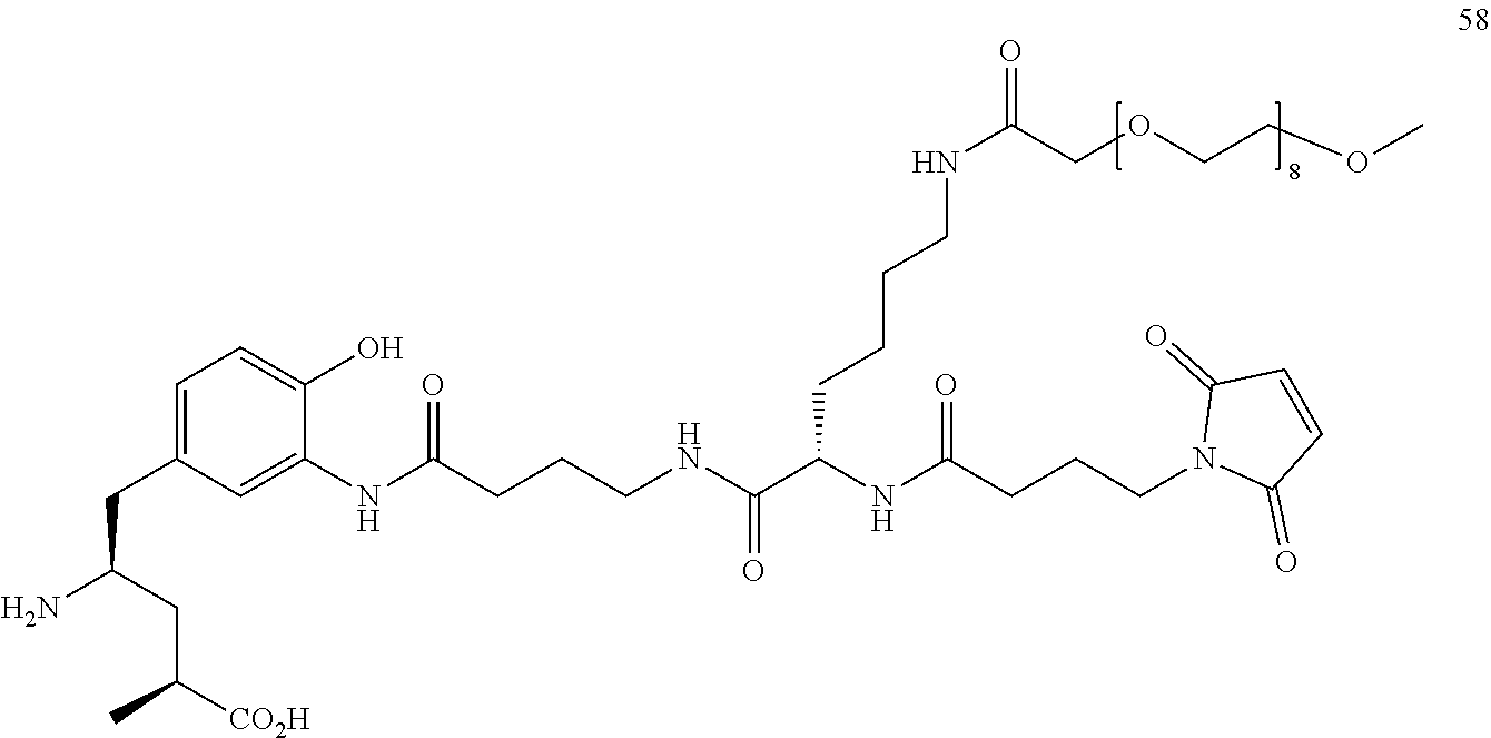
C(C(CC(C)[CO2H])N)C1=CC=C(O)C(NC(CCCNC(=O)C(NC(CCCN2C(=O)C=CC2=O)=O)CCCCNC(=O)COCCOC)=O)=C1
